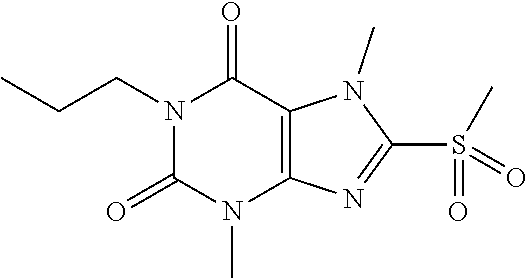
N1(CCC)C(=O)N(C)C2=C(C1=O)N(C)C(S(=O)(C)=O)=N2
